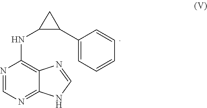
C1=NC(NC2C(C3=CC=CC=C3)C2)=C2C(=N1)NC=N2
